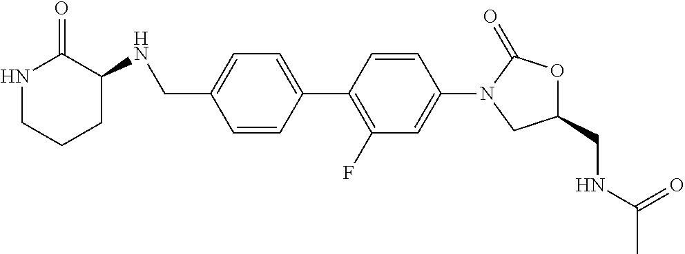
C(C1=CC=C(C2=C(F)C=C(N3CC(CNC(C)=O)OC3=O)C=C2)C=C1)NC1CCCNC1=O
